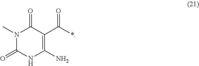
C1(N)=C(C(*)=O)C(=O)N(C)C(=O)N1
